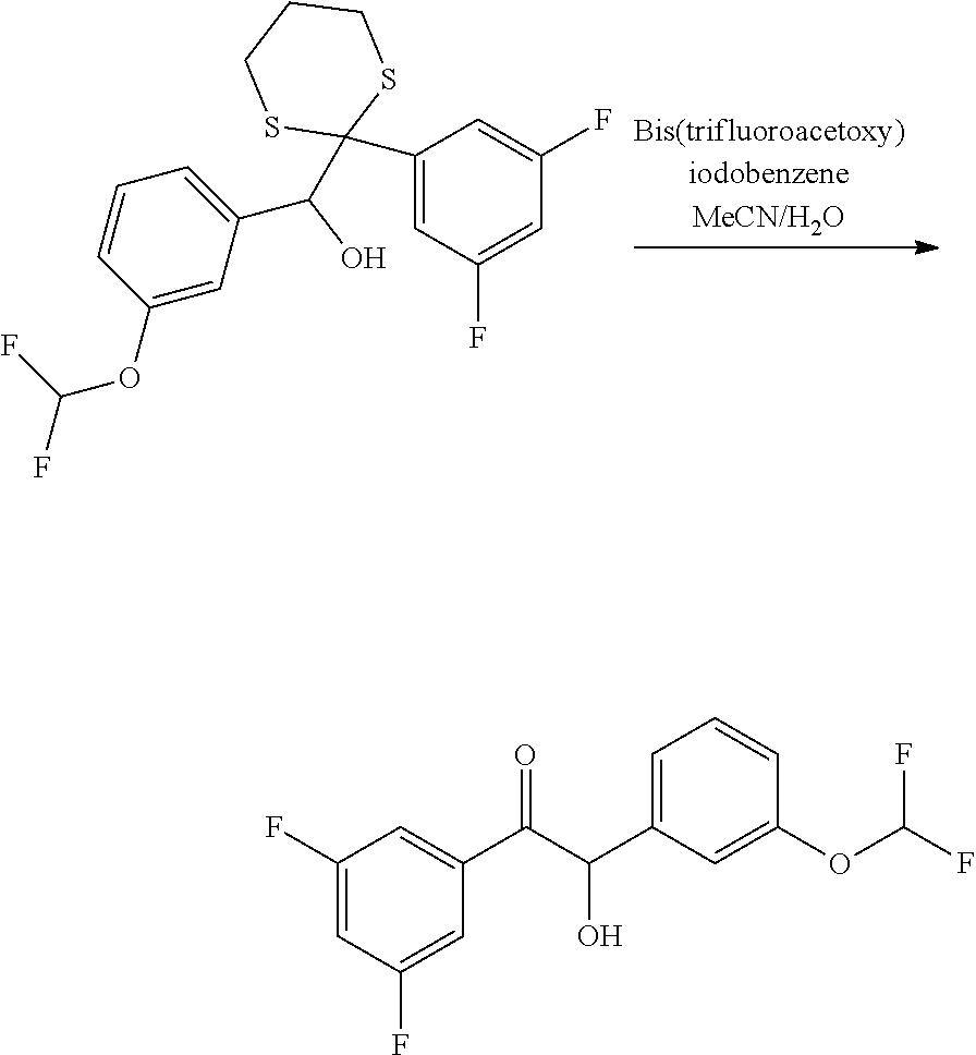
C1(C2(C(C3=CC=CC(OC(F)F)=C3)O)SCCCS2)=CC(F)=CC(F)=C1.C1(F)=CC(F)=CC(C(C(C2=CC=CC(OC(F)F)=C2)O)=O)=C1
